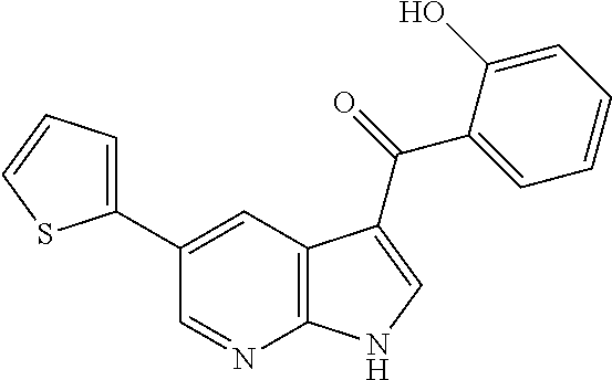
C12=C(C=C(C3=CC=CS3)C=N1)C(C(=O)C1=CC=CC=C1O)=CN2
